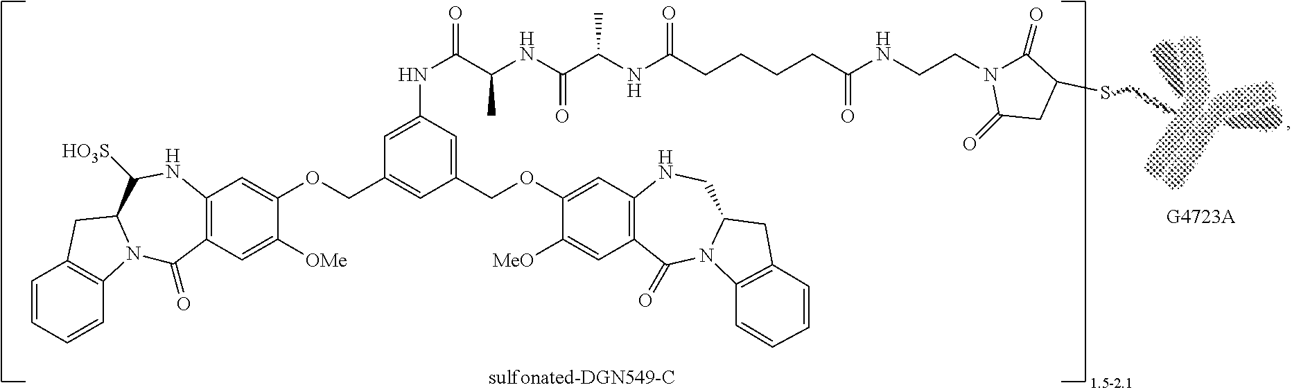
C1=CC=CC2=C1CC1N2C(=O)C2=C(NC1[HO3S])C=C(OCC1=CC(COC3=CC4=C(C=C3[MeO])C(=O)N3C(CN4)CC4=C3C=CC=C4)=CC(NC(C(NC(C(NC(CCCCC(NCCN3C(=O)C(S)CC3=O)=O)=O)C)=O)C)=O)=C1)C([OMe])=C2
